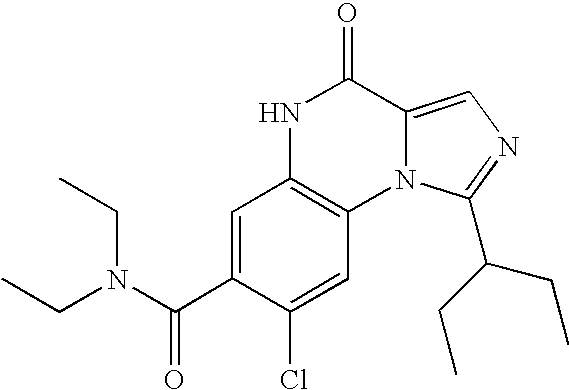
C1=C(C(N(CC)CC)=O)C(Cl)=CC2=C1NC(=O)C1=CN=C(C(CC)CC)N21
